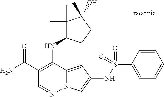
O=C(C1=C(NC2C(C)(C)C(C)(O)CC2)C2=CC(NS(C3=CC=CC=C3)(=O)=O)=CN2N=C1)N
